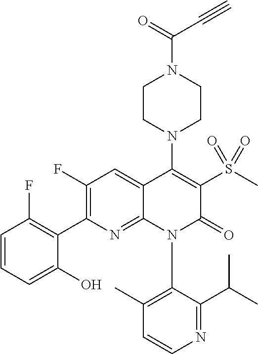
C1=CN=C(C(C)C)C(N2C(=O)C(S(=O)(C)=O)=C(N3CCN(C(C#C)=O)CC3)C3=CC(F)=C(C4=C(F)C=CC=C4O)N=C23)=C1C
